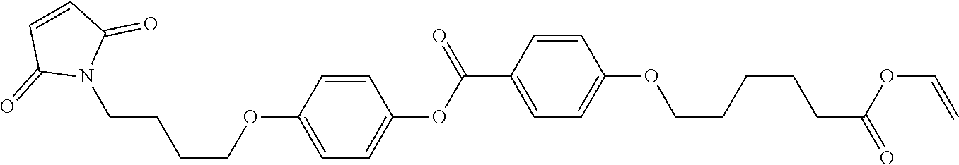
C1=C(OCCCCN2C(=O)C=CC2=O)C=CC(OC(C2=CC=C(OCCCCCC(=O)OC=C)C=C2)=O)=C1
